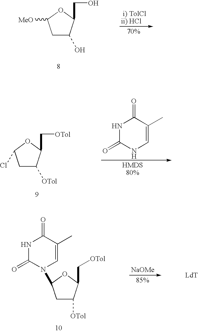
C1C([OTol])C(C[OTol])OC1Cl.N1C(=O)NC=C(C)C1=O.[NaOMe].C1C([OTol])C(C[OTol])OC1N1C(=O)NC(=O)C(C)=C1.[LdT].C1C(O)C(CO)OC1[MeO]
